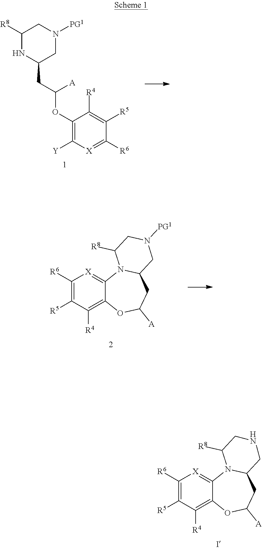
C1([R8])NC(CC([A])OC2=C([Y])[X]=C([R6])C([R5])=C2[R4])CN([PG1])C1.C1([R6])=C([R5])C([R4])=C2C(=[X]1)N1C(CC([A])O2)CN([PG1])CC1[R8].C1([R6])=C([R5])C([R4])=C2C(=[X]1)N1C(CC([A])O2)CNCC1[R8]
